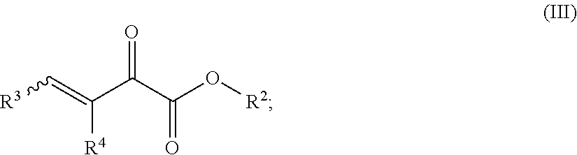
O=C(C(O[R2])=O)C(=C[R3])[R4]
